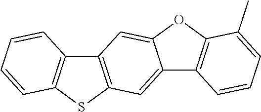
C12=CC3=C(C=C1OC1=C2C=CC=C1C)C1=C(S3)C=CC=C1
